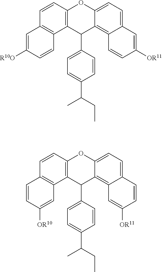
C12=C(C=CC3=C1C=CC([R10O])=C3)OC1=CC=C3C(=C1C2C1=CC=C(C(CC)C)C=C1)C=CC([OR11])=C3.C12=C(C=CC3=C1C=C([OR10])C=C3)OC1=CC=C3C(=C1C2C1=CC=C(C(CC)C)C=C1)C=C([OR11])C=C3
